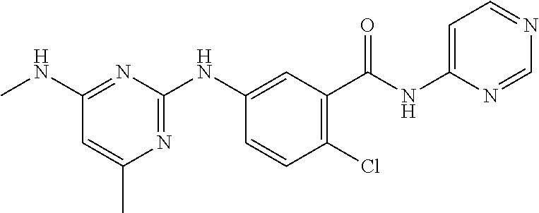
C1(C(NC2=CC=NC=N2)=O)=C(Cl)C=CC(NC2=NC(C)=CC(NC)=N2)=C1
